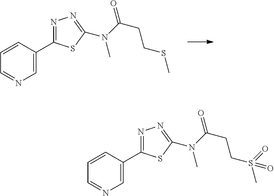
C1=CC(C2=NN=C(N(C)C(=O)CCSC)S2)=CN=C1.C1=CC(C2=NN=C(N(C)C(=O)CCS(C)(=O)=O)S2)=CN=C1
